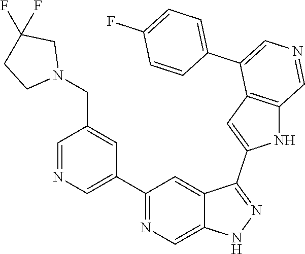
C1(C2=CN=CC(CN3CC(F)(F)CC3)=C2)=NC=C2C(=C1)C(C1=CC3=C(N1)C=NC=C3C1=CC=C(F)C=C1)=NN2
